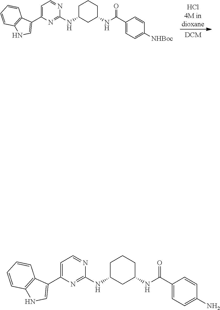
[HCl4M indioxane].[DCM].C1C(NC2=NC(C3=CNC4=C3C=CC=C4)=CC=N2)CC(NC(C2=CC=C([NHBoc])C=C2)=O)CC1.C1C(NC2=NC(C3=CNC4=C3C=CC=C4)=CC=N2)CC(NC(C2=CC=C(N)C=C2)=O)CC1
